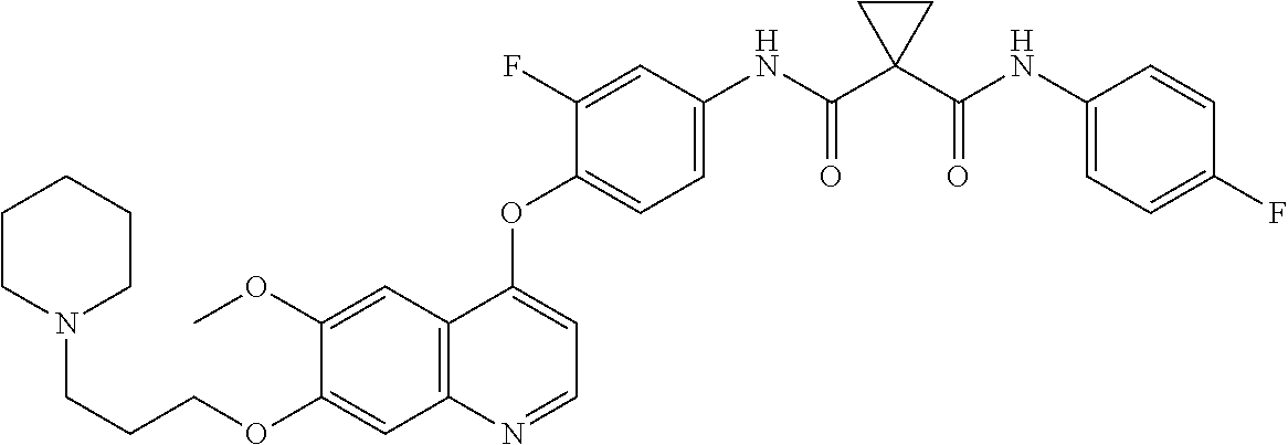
C1=C(OC)C(OCCCN2CCCCC2)=CC2=C1C(OC1=CC=C(NC(C3(C(NC4=CC=C(F)C=C4)=O)CC3)=O)C=C1F)=CC=N2
